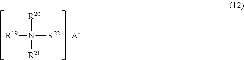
[R19]N([R22])([R20])[R21].[A-]
